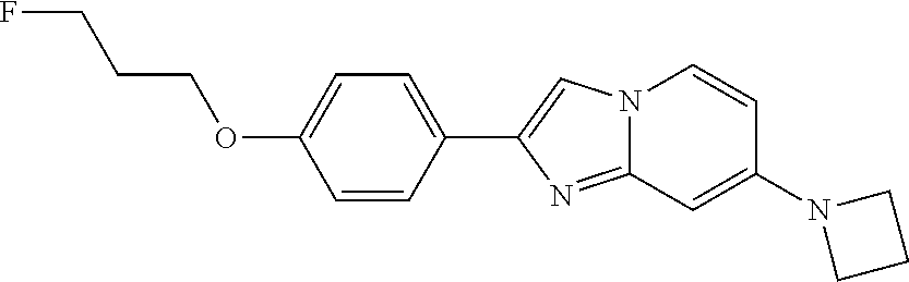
C1(C2=CC=C(OCCCF)C=C2)=CN2C(=N1)C=C(N1CCC1)C=C2
